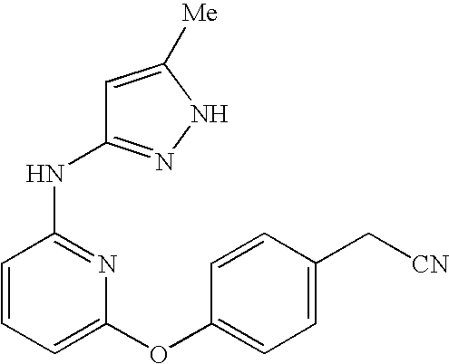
N(C1=NC(OC2=CC=C(C[CN])C=C2)=CC=C1)C1=NNC([Me])=C1
